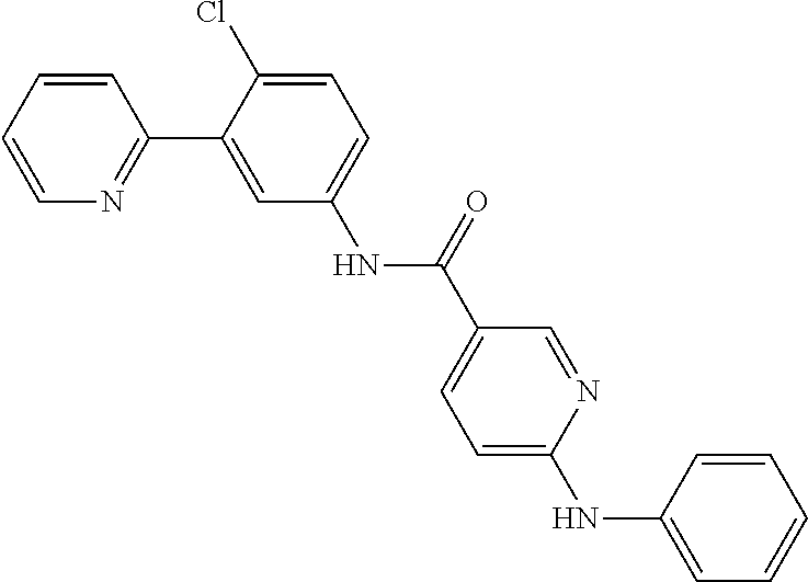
C1(C2=CC(NC(C3=CC=C(NC4=CC=CC=C4)N=C3)=O)=CC=C2Cl)=NC=CC=C1
